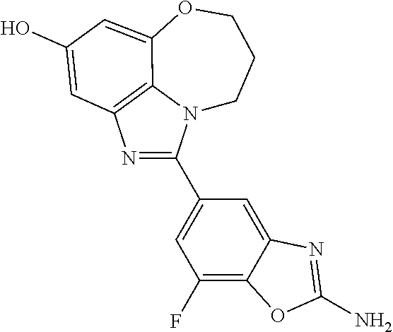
N1=C(C2=CC(F)=C3C(=C2)N=C(N)O3)N2C3=C1C=C(O)C=C3OCCC2
